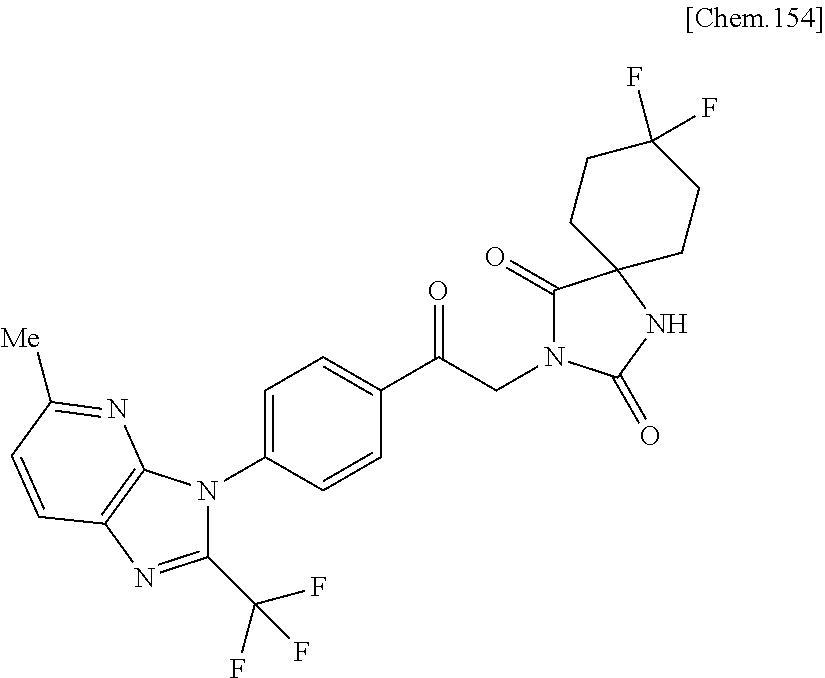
C1(C(F)(F)F)=NC2=C(N1C1=CC=C(C(CN3C(=O)C4(NC3=O)CCC(F)(F)CC4)=O)C=C1)N=C([Me])C=C2
